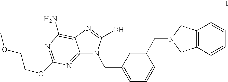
C12=NC(OCCOC)=NC(N)=C1N=C(O)N2CC1=CC=CC(CN2CC3=C(C=CC=C3)C2)=C1
